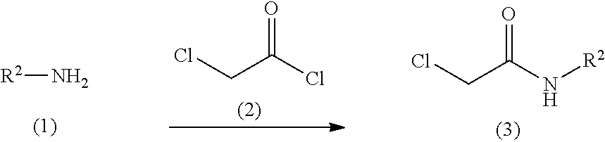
ClCC(N[R2])=O.ClCC(Cl)=O.[R2]N
